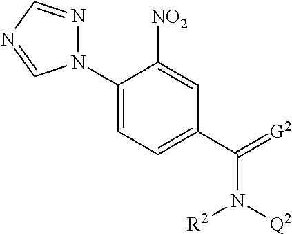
N1(C2=CC=C(C(=[G2])N([Q2])[R2])C=C2[NO2])N=CN=C1
